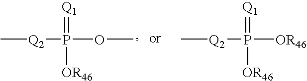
C[Q2]P(=[Q1])([OR46])OC.C[Q2]P(=[Q1])([OR46])[OR46]
